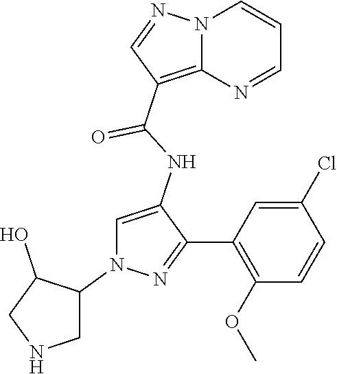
N12C(=C(C(NC3=CN(C4C(O)CNC4)N=C3C3=C(OC)C=CC(Cl)=C3)=O)C=N1)N=CC=C2
